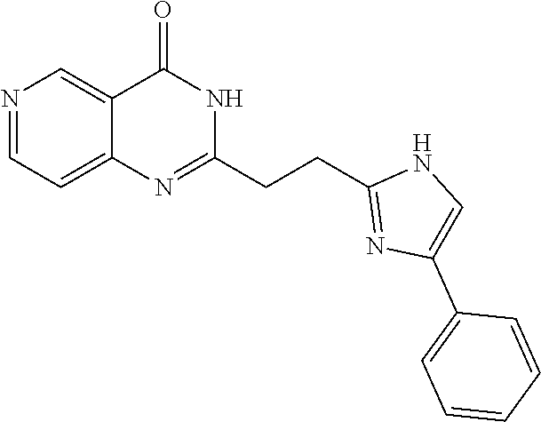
N1=CC=C2C(=C1)C(=O)NC(CCC1=NC(C3=CC=CC=C3)=CN1)=N2
